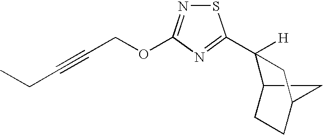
C12CC(CC1)CC2(C1=NC(OCC#CCC)=NS1)[H]
